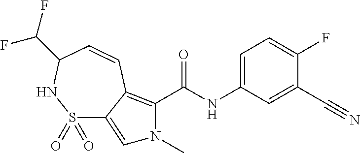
C1(C#N)=CC(NC(=O)C2=C3C(=CN2C)S(=O)(=O)NC(C(F)F)C=C3)=CC=C1F
